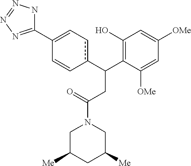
C(C1=C(O)C=C([OMe])C=C1[OMe])(CC(N1CC([Me])CC([Me])C1)=O)c1cC=C(C2=NN=NN2)C=C1
